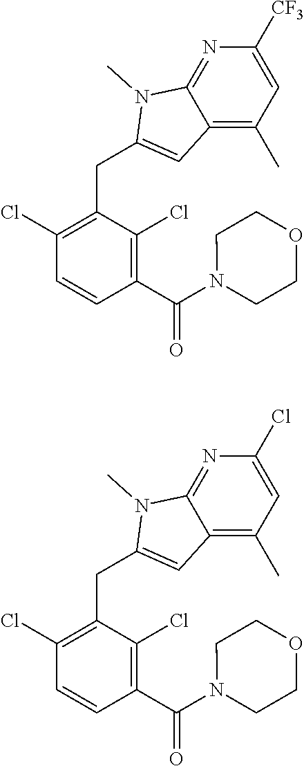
C1(Cl)=C(CC2=CC3=C(C)C=C([CF3])N=C3N2C)C(Cl)=C(C(N2CCOCC2)=O)C=C1.C1(Cl)=C(CC2=CC3=C(C)C=C(Cl)N=C3N2C)C(Cl)=C(C(N2CCOCC2)=O)C=C1
